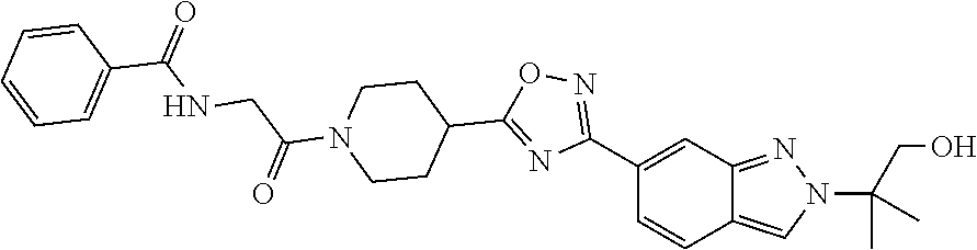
C1(C2=NOC(C3CCN(C(=O)CNC(=O)C4=CC=CC=C4)CC3)=N2)=CC2=NN(C(C)(C)CO)C=C2C=C1
